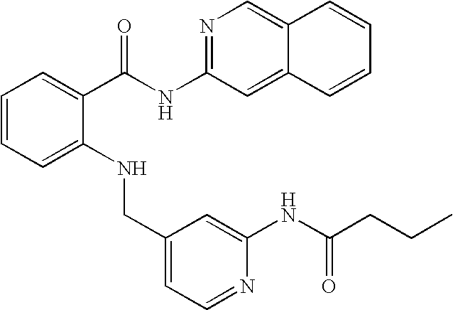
C1=CC=C(NCC2=CC=NC(NC(CCC)=O)=C2)C(C(NC2=NC=C3C(=C2)C=CC=C3)=O)=C1
